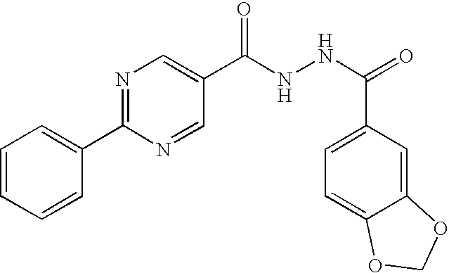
N1=C(C2=CC=CC=C2)N=CC(C(NNC(C2=CC=C3C(=C2)OCO3)=O)=O)=C1
